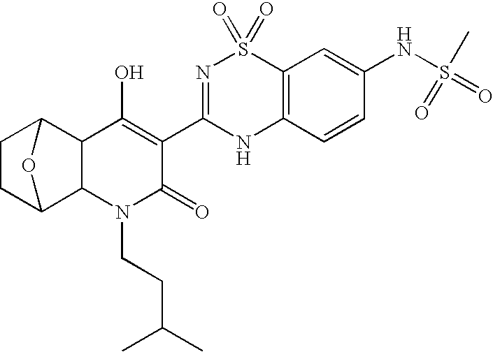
C12C3CCC(O3)C1C(O)=C(C1=NS(=O)(=O)C3=C(N1)C=CC(NS(=O)(=O)C)=C3)C(=O)N2CCC(C)C
